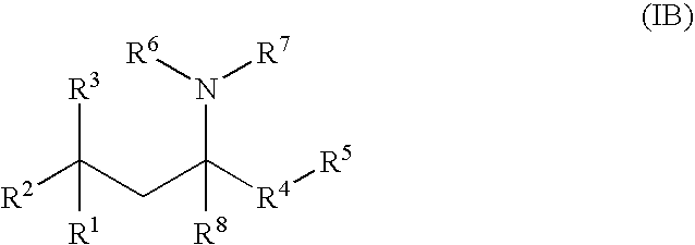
[R2]C(CC([R4][R5])([R8])N([R7])[R6])([R3])[R1]
